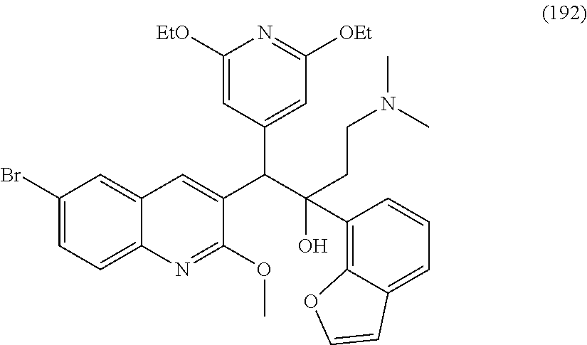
C1(Br)=CC=C2C(=C1)C=C(C(C(O)(C1=C3C(=CC=C1)C=CO3)CCN(C)C)C1=CC([OEt])=NC([EtO])=C1)C(OC)=N2
